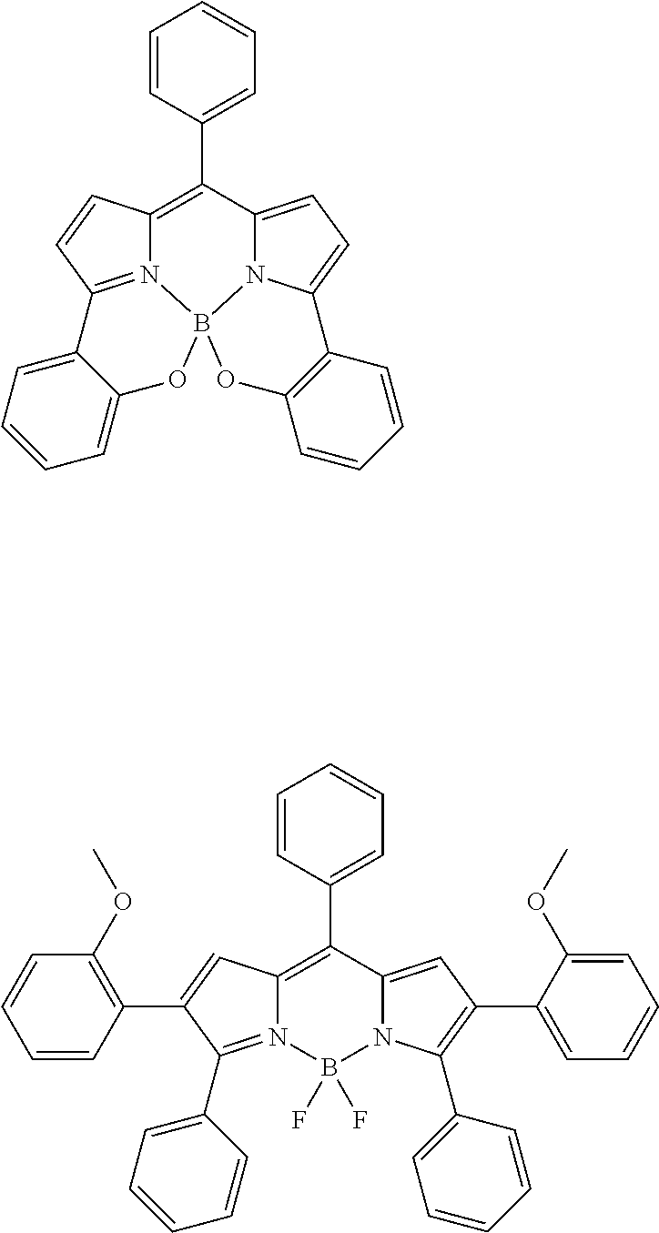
C12=C(C3=CC=CC=C3)C3=CC=C4N3B3(N1=C(C=C2)C1=CC=CC=C1O3)OC1=C4C=CC=C1.C12=C(C3=CC=CC=C3)C3=CC(C4=CC=CC=C4OC)=C(C4=CC=CC=C4)N3B(F)(F)N1=C(C1=CC=CC=C1)C(C1=C(OC)C=CC=C1)=C2
